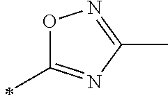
C1(C)=NC(C)=NO1
